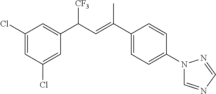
C1(Cl)=CC(Cl)=CC(C([CF3])C=C(C2=CC=C(N3C=NC=N3)C=C2)C)=C1
